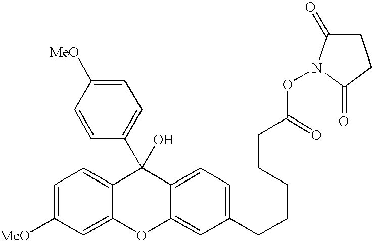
C1=C([MeO])C=C2C(=C1)C(C1=CC=C([MeO])C=C1)(O)C1=CC=C(CCCCCC(ON3C(=O)CCC3=O)=O)C=C1O2
